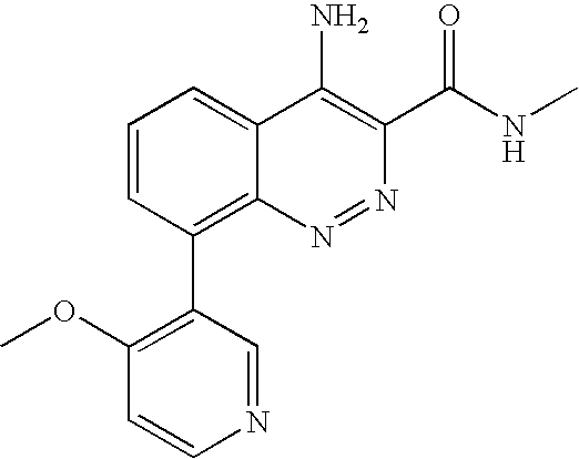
C1(C2=C3C(=CC=C2)C(N)=C(C(NC)=O)N=N3)=C(OC)C=CN=C1
